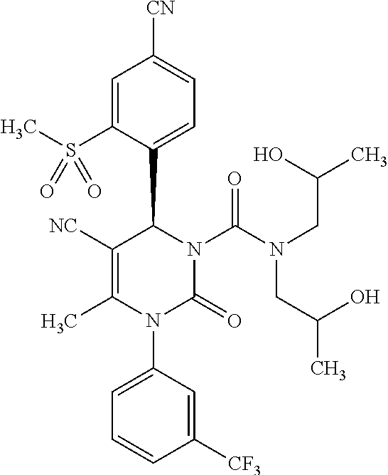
C1=C(S(C)(=O)=O)C(C2C([NC])=C(C)N(C3=CC=CC([CF3])=C3)C(=O)N2C(N(CC(C)O)CC(C)O)=O)=CC=C1[CN]
